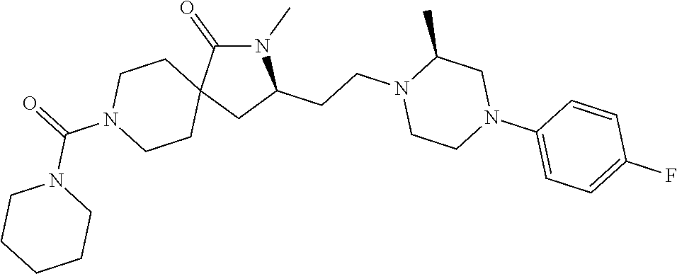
N1(C)C(=O)C2(CC1CCN1CCN(C3=CC=C(F)C=C3)CC1C)CCN(C(=O)N1CCCCC1)CC2
